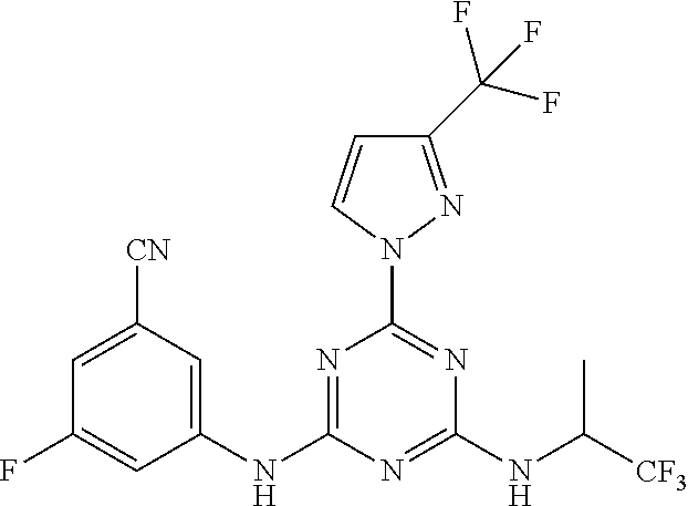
C1(NC2=NC(N3N=C(C(F)(F)F)C=C3)=NC(NC([CF3])C)=N2)=CC([CN])=CC(F)=C1
